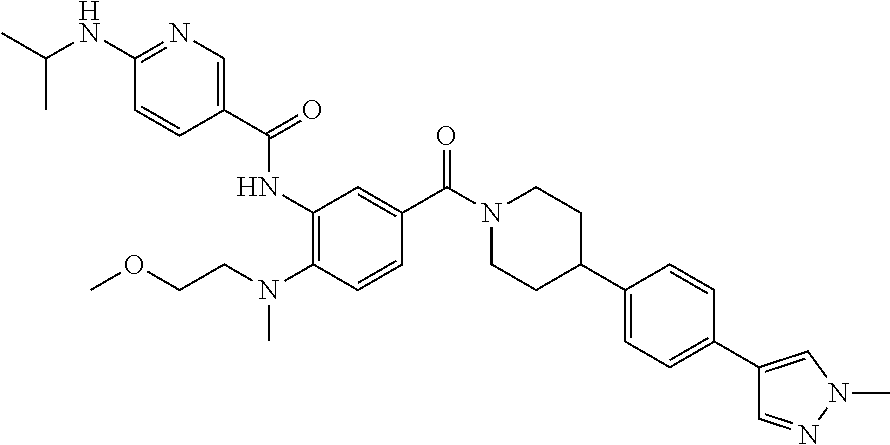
C1(N(C)CCOC)=C(NC(C2=CN=C(NC(C)C)C=C2)=O)C=C(C(N2CCC(C3=CC=C(C4=CN(C)N=C4)C=C3)CC2)=O)C=C1
